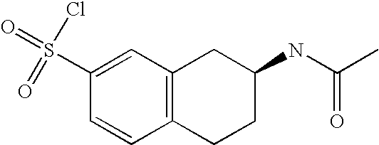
C1(S(=O)(=O)Cl)=CC2=C(C=C1)CCC(NC(C)=O)C2
